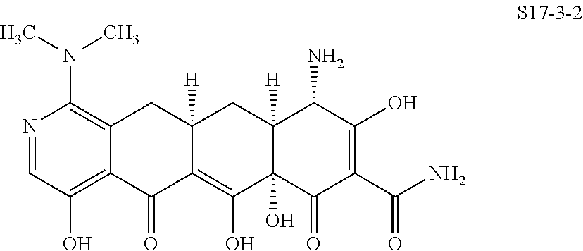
C12=C(N(C)C)N=CC(O)=C1C(=O)C1=C(O)C3(O)C([H])(CC1([H])C2)C(N)C(O)=C(C(N)=O)C3=O
